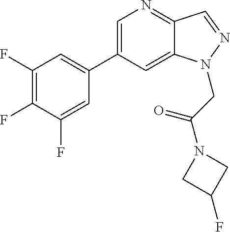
C1=C(C2=CC(F)=C(F)C(F)=C2)C=C2C(=N1)C=NN2CC(N1CC(F)C1)=O
